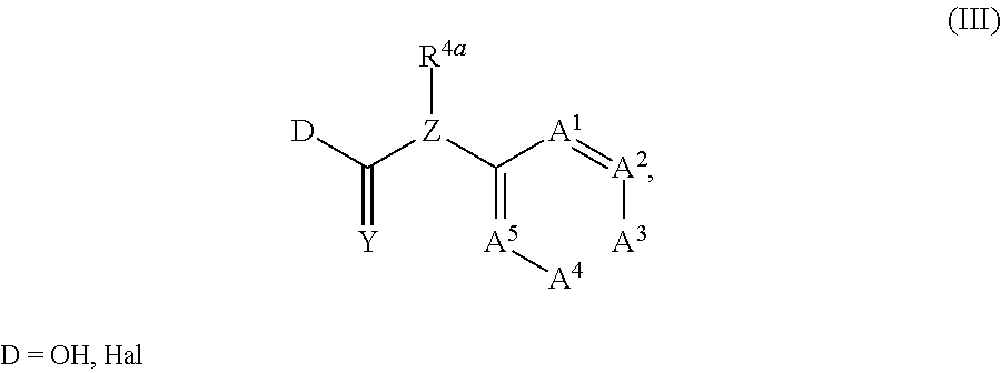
[D]C([Z](C(=[A5][A4])[A1]=[A2][A3])[R4a])=[Y]
